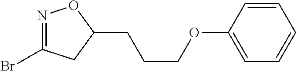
N1=C(Br)CC(CCCOC2=CC=CC=C2)O1
